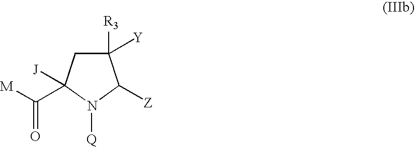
C1([R3])([Y])CC(C([M])=O)([J])N([Q])C1[Z]
